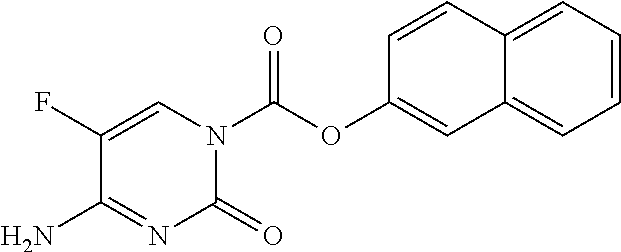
C1(F)=CN(C(OC2=CC3=CC=CC=C3C=C2)=O)C(=O)N=C1N
